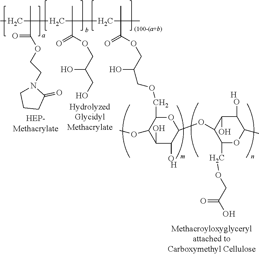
CCC(C)(C(=O)OCCN1CCCC1=O)CC(C)(C(OCC(O)CO)=O)CC(C)(C)C(OCC(O)COCC1C(OC)C(O)C(O)C(OC2C(COCC(O)=O)OC(C)C(O)C2O)O1)=O.[H].[H]
